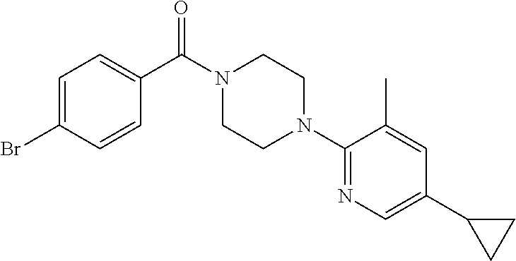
C1=C(Br)C=CC(C(N2CCN(C3=NC=C(C4CC4)C=C3C)CC2)=O)=C1
